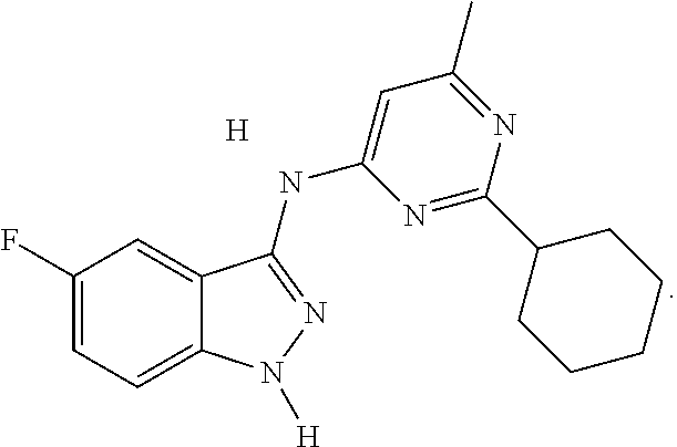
C1(F)=CC=C2C(=C1)C(NC1=CC(C)=NC(C3CCCCC3)=N1)=NN2[H].[H]
